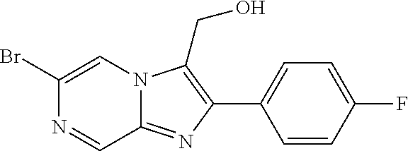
C1(Br)=CN2C(=NC(C3=CC=C(F)C=C3)=C2CO)C=N1
